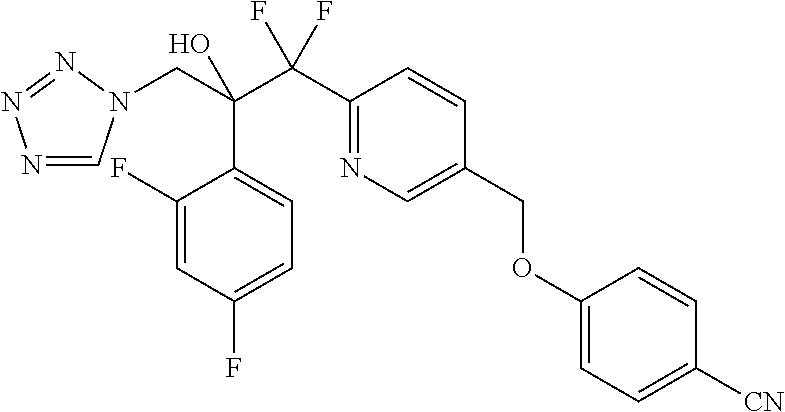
N1=CN(CC(C(C2=NC=C(COC3=CC=C([CN])C=C3)C=C2)(F)F)(O)C2=CC=C(F)C=C2F)N=N1
